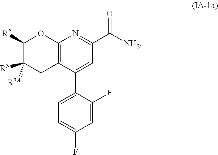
C12=C(C(C3=CC=C(F)C=C3F)=CC(C([NH2])=O)=N1)CC([R3])([R3A])C([R2])O2
